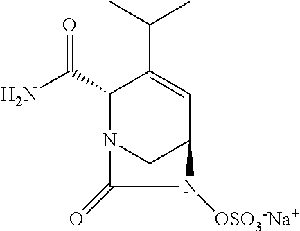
NC(C1N2CC(C=C1C(C)C)N([OSO3-Na+])C2=O)=O
